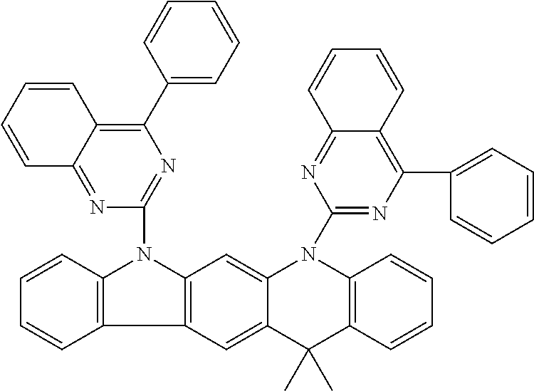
C12=C(C3=C(N1C1=NC(C4=CC=CC=C4)=C4C(=N1)C=CC=C4)C=C1C(=C3)C(C)(C)C3=C(N1C1=NC(C4=CC=CC=C4)=C4C(=N1)C=CC=C4)C=CC=C3)C=CC=C2
